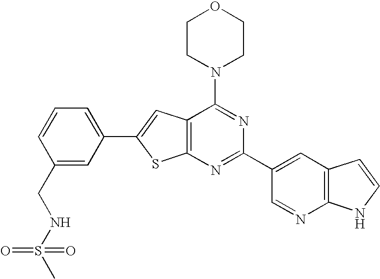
C1CN(C2=NC(C3=CC4=C(N=C3)NC=C4)=NC3=C2C=C(C2=CC=CC(CNS(C)(=O)=O)=C2)S3)CCO1
